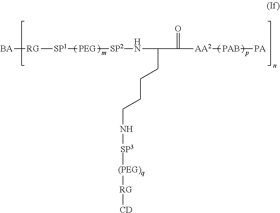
[BA][RG][SP1][PEG][SP2]NC(CCCCN[SP3][(PEG)q][RG][CD])C(=O)[AA2][PAB][PA]
